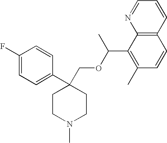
C1(F)=CC=C(C2(COC(C3=C(C)C=CC4=C3N=CC=C4)C)CCN(C)CC2)C=C1
